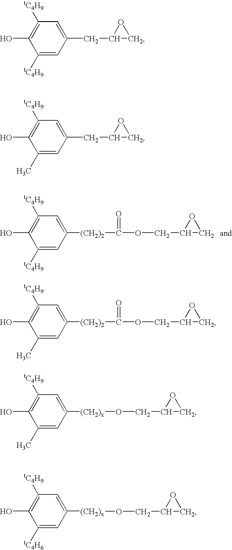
C1=C([tC4H9])C(O)=C([tC4H9])C=C1[(CH2)2]C(=O)OCC1CO1.C1([tC4H9])=CC(CC2CO2)=CC([tC4H9])=C1O.C1(C)=CC(CC2CO2)=CC([tC4H9])=C1O.C1=C(C)C(O)=C([tC4H9])C=C1[(CH2)2]C(=O)OCC1CO1.C1=C(C)C(O)=C([tC4H9])C=C1[(CH2)x]OCC1CO1.C1=C([tC4H6])C(O)=C([tC4H9])C=C1[(CH2)x]OCC1CO1
